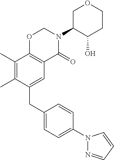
C1(CC2=CC3=C(C(C)=C2C)OCN(C2C(O)CCOC2)C3=O)=CC=C(N2N=CC=C2)C=C1
